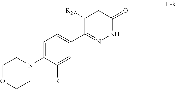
C1OCCN(C2=CC=C(C3=NNC(=O)CC3[R2])C=C2[R1])C1
